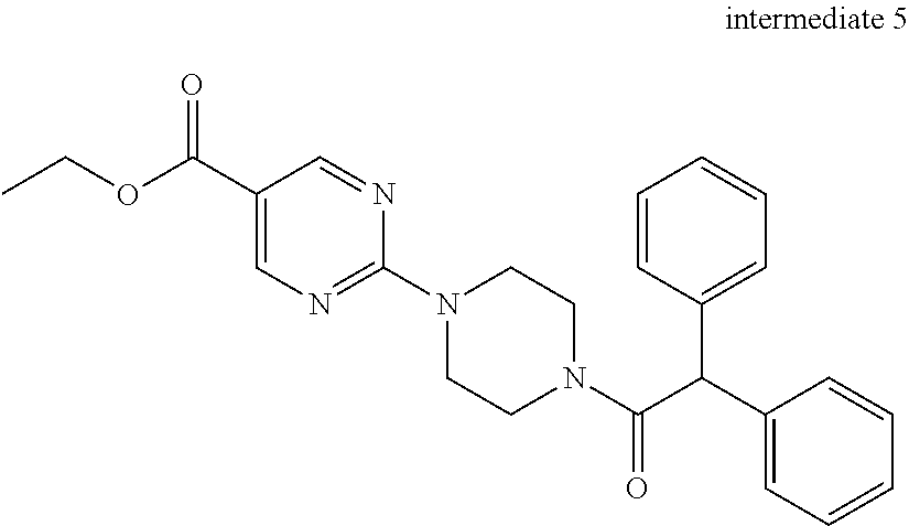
CCOC(C1=CN=C(N2CCN(C(=O)C(C3=CC=CC=C3)C3=CC=CC=C3)CC2)N=C1)=O
